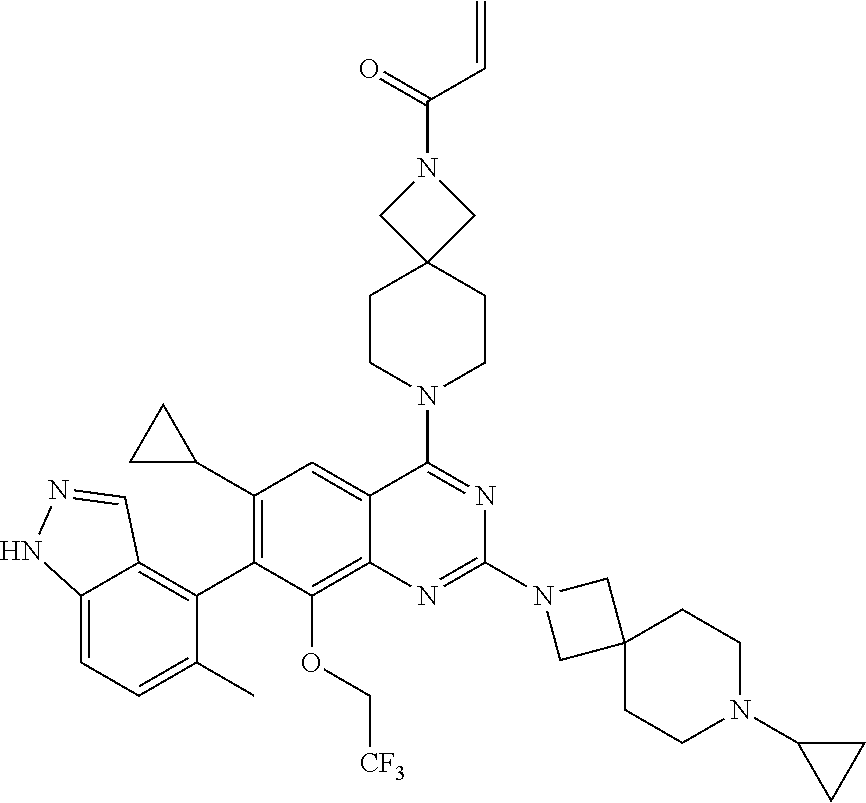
C12=CC=C(C)C(C3=C(C4CC4)C=C4C(=C3OC[CF3])N=C(N3CC5(C3)CCN(C3CC3)CC5)N=C4N3CCC4(CC3)CN(C(=O)C=C)C4)=C1C=NN2
